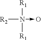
[R1]N([R1])(->O)[R2]
